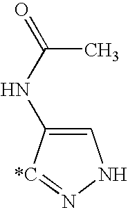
C1=C(NC(=O)C)[*C]=NN1
